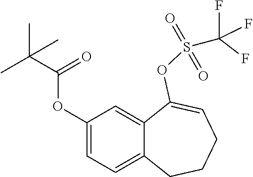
C1(OC(=O)C(C)(C)C)=CC=C2C(=C1)C(OS(C(F)(F)F)(=O)=O)=CCCC2
